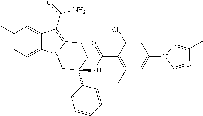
C1(C)=CC=C2C(=C1)C(C(=O)N)=C1N2CC(NC(C2=C(C)C=C(N3C=NC(C)=N3)C=C2Cl)=O)(C2=CC=CC=C2)CC1
